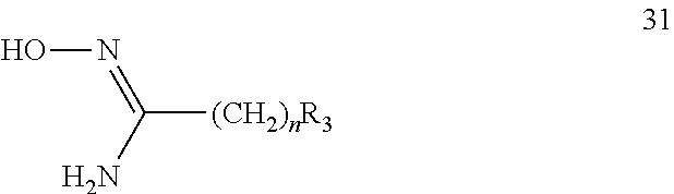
C([(CH2)nR3])(N)=NO
